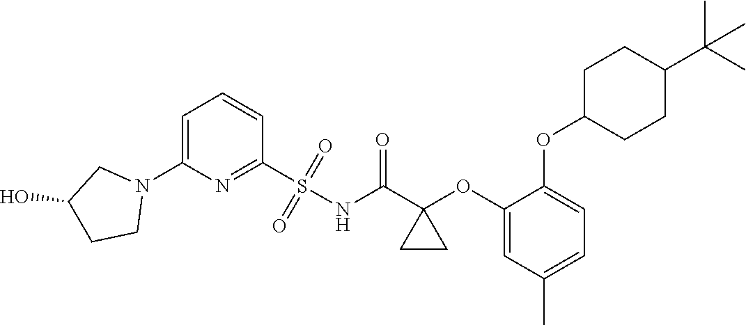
C1=C(N2CC(O)CC2)N=C(S(NC(C2(OC3=CC(C)=CC=C3OC3CCC(C(C)(C)C)CC3)CC2)=O)(=O)=O)C=C1
